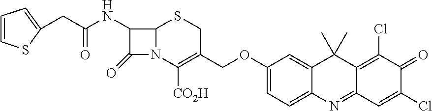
C1(OCC2=C([CO2H])N3C(SC2)C(NC(=O)CC2=CC=CS2)C3=O)=CC=C2C(=C1)C(C)(C)C1=C(Cl)C(=O)C(Cl)=CC1=N2
